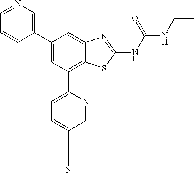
C1(C2=CN=CC=C2)=CC(C2=CC=C(C#N)C=N2)=C2C(=C1)N=C(NC(NCC)=O)S2
